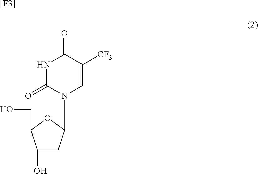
[[F3]].N1C(=O)N(C2CC(O)C(CO)O2)C=C([CF3])C1=O
